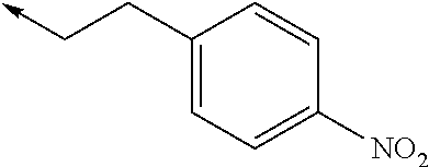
C1(CC->C)=CC=C([NO2])C=C1
